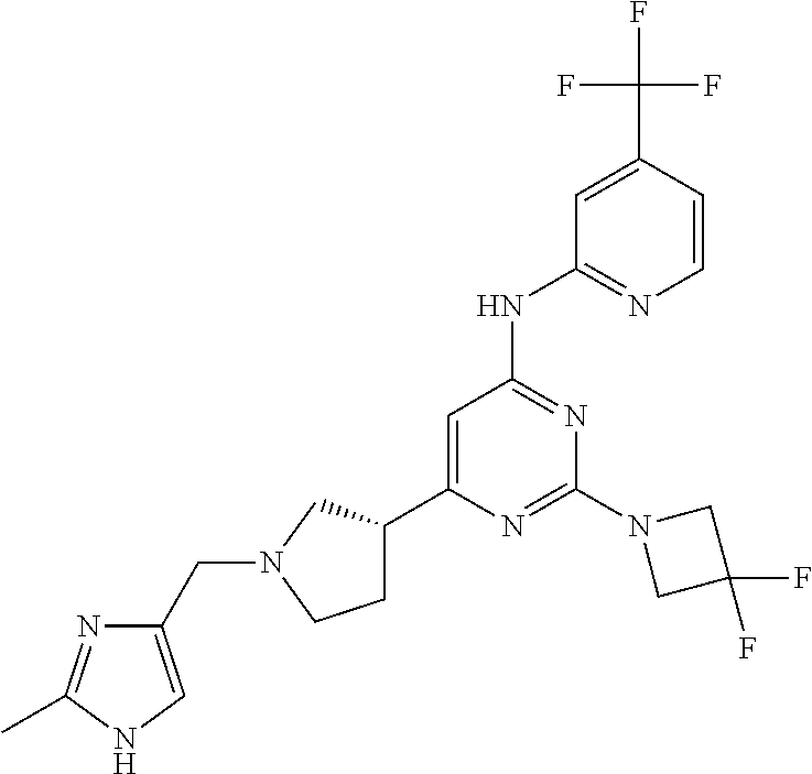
C1(C2CCN(CC3=CNC(C)=N3)C2)=CC(NC2=NC=CC(C(F)(F)F)=C2)=NC(N2CC(F)(F)C2)=N1
